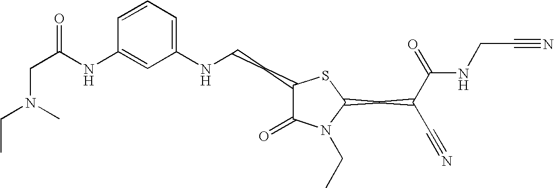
C1=CC=C(NCCC2C(=O)N(CC)C(CC(C#N)C(=O)NCC#N)S2)C=C1NC(CN(CC)C)=O
